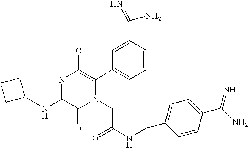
N(C1=NC(Cl)=C(C2=CC=CC(C(=N)N)=C2)N(CC(NCC2=CC=C(C(=N)N)C=C2)=O)C1=O)C1CCC1
